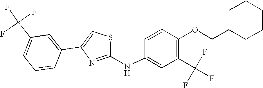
C1=CC(NC2=NC(C3=CC(C(F)(F)F)=CC=C3)=CS2)=CC(C(F)(F)F)=C1OCC1CCCCC1
